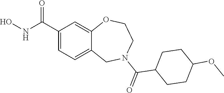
C1(C(NO)=O)=CC=C2C(=C1)OCCN(C(=O)C1CCC(OC)CC1)C2
